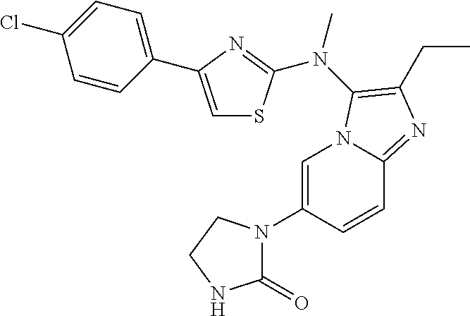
C1=C(N2C(=O)NCC2)C=CC2=NC(CC)=C(N(C)C3=NC(C4=CC=C(Cl)C=C4)=CS3)N12
